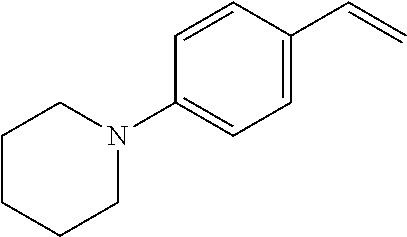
C1=CC(N2CCCCC2)=CC=C1C=C
